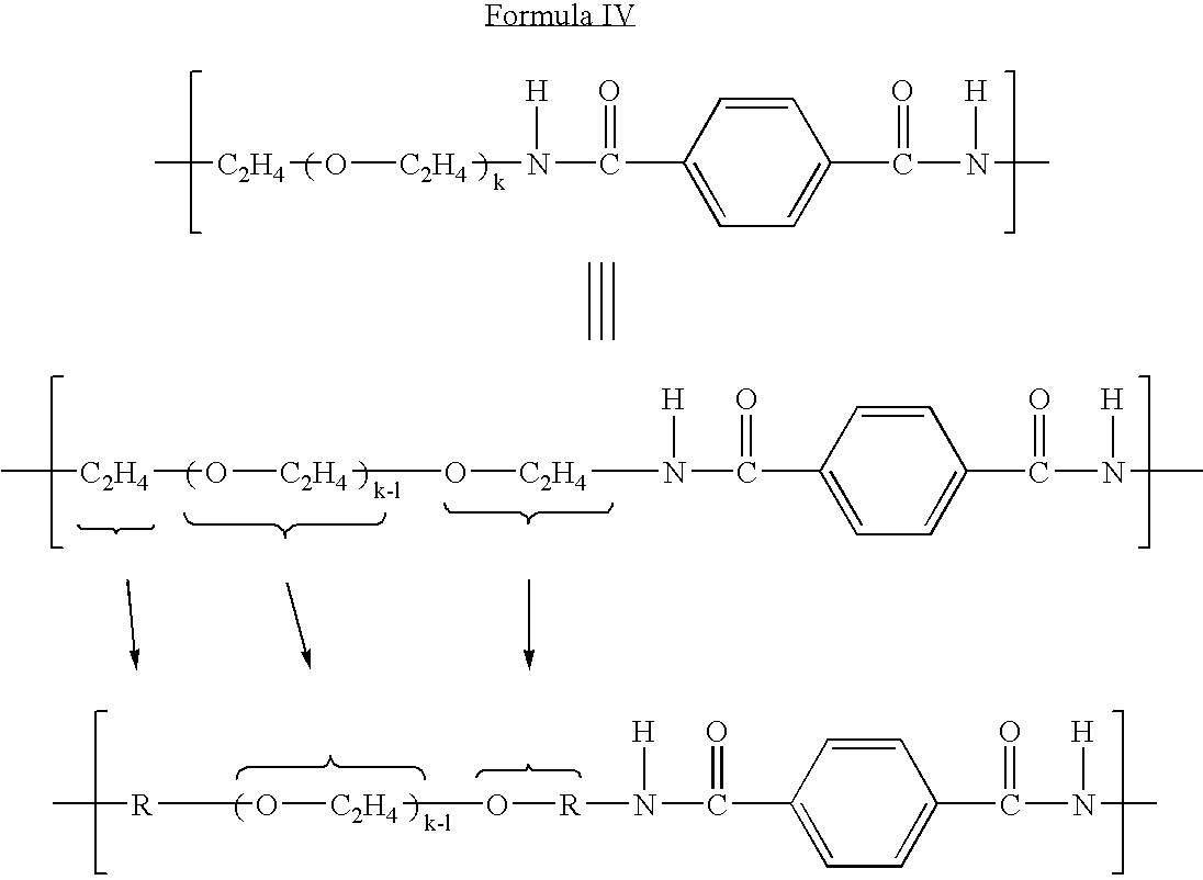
O([C2H4]O[R]N(C(C1=CC=C(C(N(C)[H])=O)C=C1)=O)[H])[R]C.C[C2H4]O[C2H4]O[C2H4]N(C(C1=CC=C(C(N(C)[H])=O)C=C1)=O)[H].C[C2H4]O[C2H4]N(C(C1=CC=C(C(N(C)[H])=O)C=C1)=O)[H]
